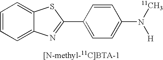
C1=CC=C2C(=C1)SC(C1=CC=C(N([11CH3])[H])C=C1)=N2
